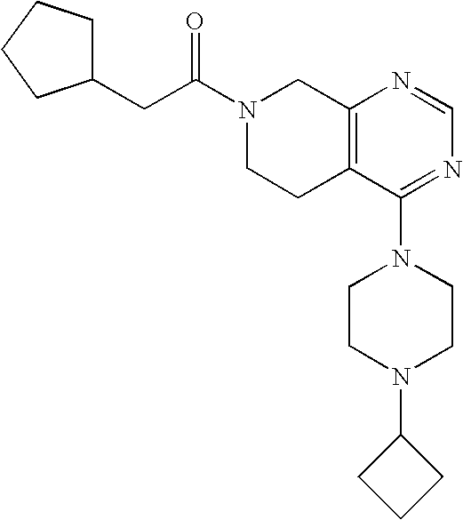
C(C1CCCC1)C(N1CCC2=C(C1)N=CN=C2N1CCN(C2CCC2)CC1)=O
